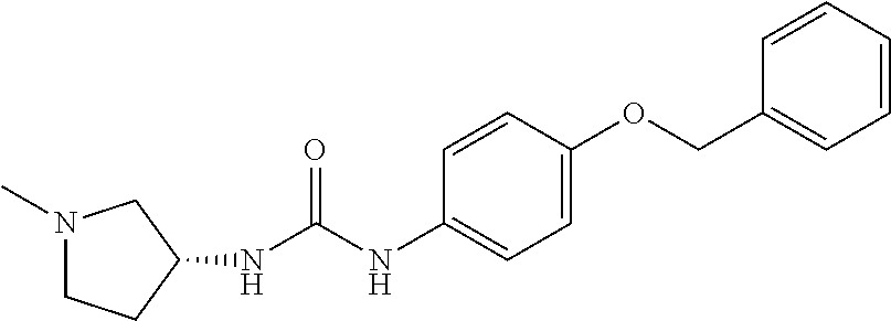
N1(C)CCC(NC(=O)NC2=CC=C(OCC3=CC=CC=C3)C=C2)C1
